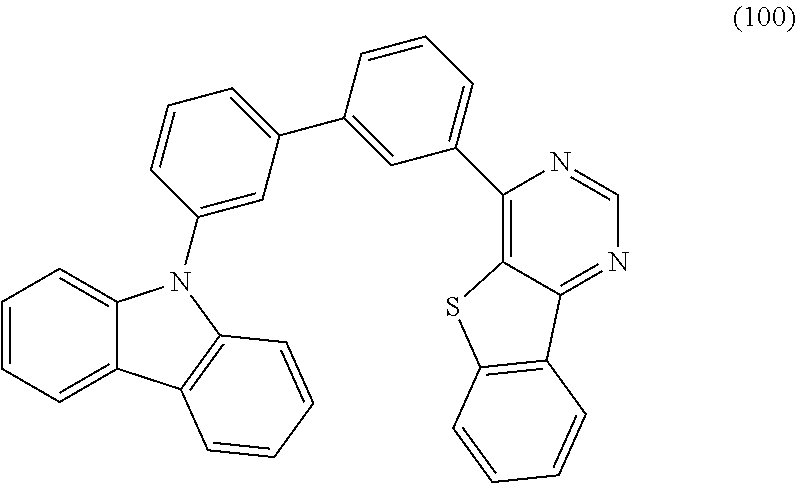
C12=C(N(C3=CC(C4=CC(C5=C6C(=NC=N5)C5=C(S6)C=CC=C5)=CC=C4)=CC=C3)C3=CC=CC=C13)C=CC=C2
